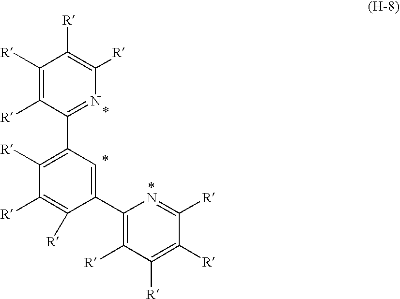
C1([R])=C([R])C(C2=C([R])C([R])=C([R])C(C3=C([R])C([R])=C([R])C([R])=N3)=C2)=NC([R])=C1[R]
